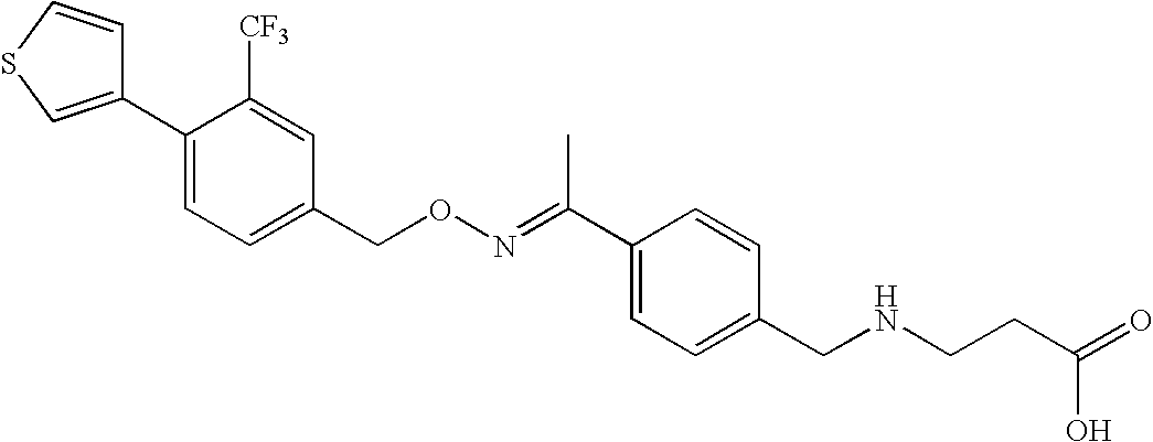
C1([CF3])=CC(CON=C(C2=CC=C(CNCCC(=O)O)C=C2)C)=CC=C1C1=CSC=C1
